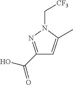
C1(C(O)=O)=NN(C[CF3])C(C)=C1
